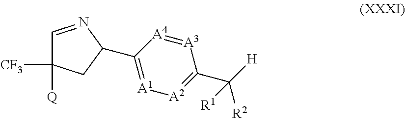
[A3]1=[A4]C(C2CC([CF3])([Q])C=N2)=[A1][A2]=C1C([H])([R2])[R1]
